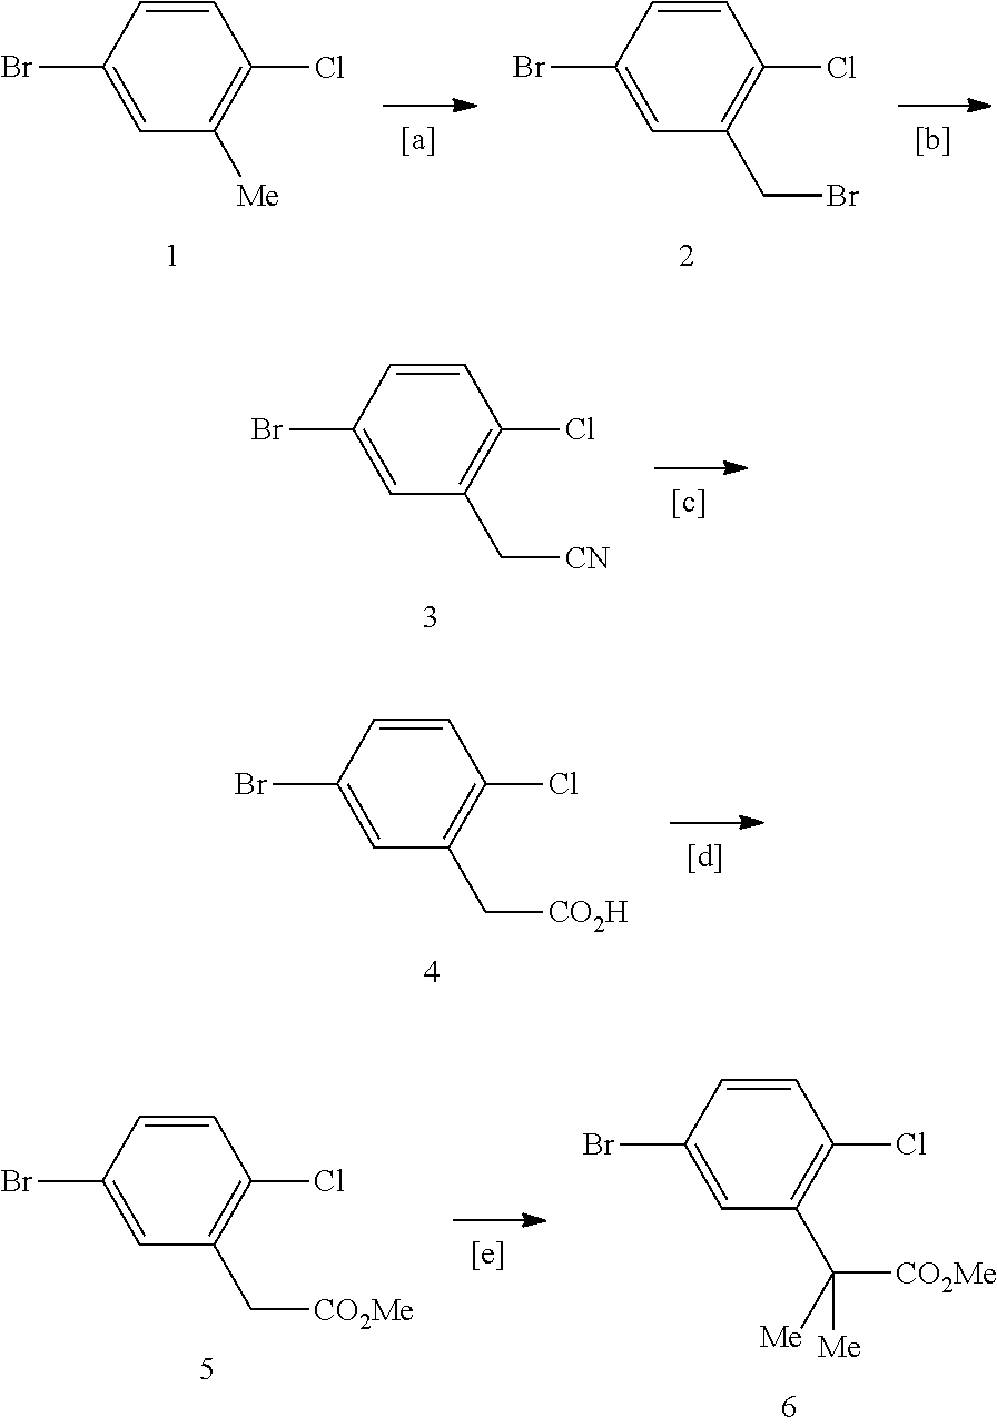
C1=CC(Br)=CC([Me])=C1Cl.C1=CC(Br)=CC(CBr)=C1Cl.C1=CC(Br)=CC(C[CO2H])=C1Cl.C1=CC(Br)=CC(C[CO2Me])=C1Cl.C1=CC(Br)=CC(C([CO2Me])([Me])[Me])=C1Cl.C1=CC(Br)=CC(C[CN])=C1Cl
